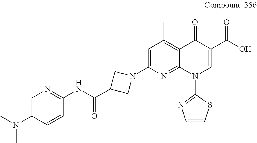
C1=C(N2CC(C(NC3=NC=C(N(C)C)C=C3)=O)C2)N=C2C(=C1C)C(=O)C(C(O)=O)=CN2C1=NC=CS1
